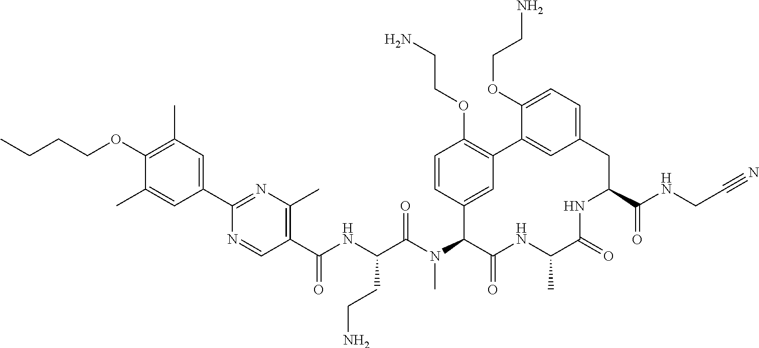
C1(C(NC(C(N(C2C(=O)NC(C)C(=O)NC(C(=O)NCC#N)CC3=CC=C(OCCN)C(=C3)C3=C(OCCN)C=CC2=C3)C)=O)CCN)=O)=C(C)N=C(C2=CC(C)=C(OCCCC)C(C)=C2)N=C1
